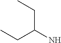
CCC(CC)N
